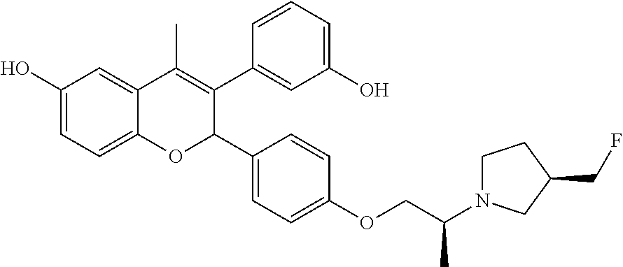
C1(O)=CC=C2C(=C1)C(C)=C(C1=CC(O)=CC=C1)C(C1=CC=C(OCC(N3CCC(CF)C3)C)C=C1)O2
